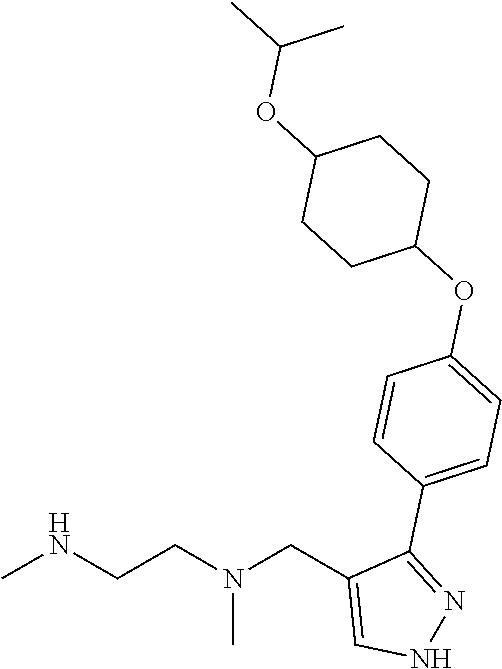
CNCCN(CC1=CNN=C1C1=CC=C(OC2CCC(OC(C)C)CC2)C=C1)C
